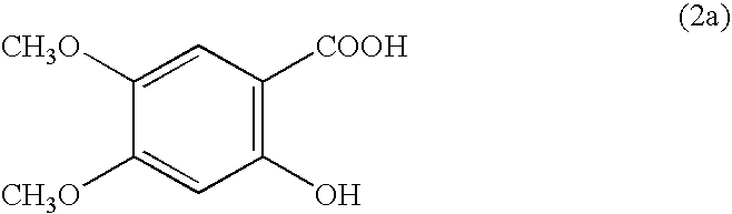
C1([CH3O])=CC([COOH])=C(O)C=C1[CH3O]
